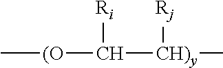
C[(O]C([CH)y](C)[Rj])[Ri]
